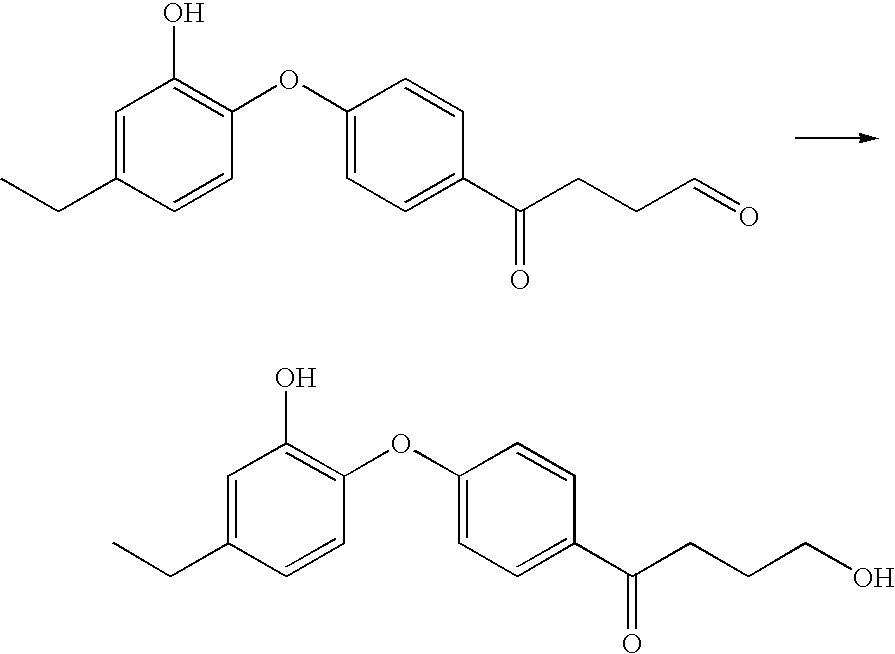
C(=O)CCC(C1=CC=C(OC2=C(O)C=C(CC)C=C2)C=C1)=O.C(CCC(C1=CC=C(OC2=C(O)C=C(CC)C=C2)C=C1)=O)O
